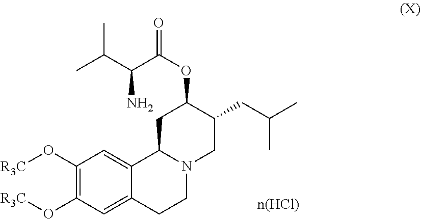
C1(O[R3C])=C(O[R3C])C=C2C(=C1)C1N(CC2)CC(CC(C)C)C(OC(=O)C(C(C)C)N)C1
